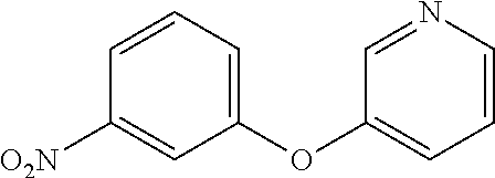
C1=C(OC2=CC=CN=C2)C=C([O2N])C=C1
